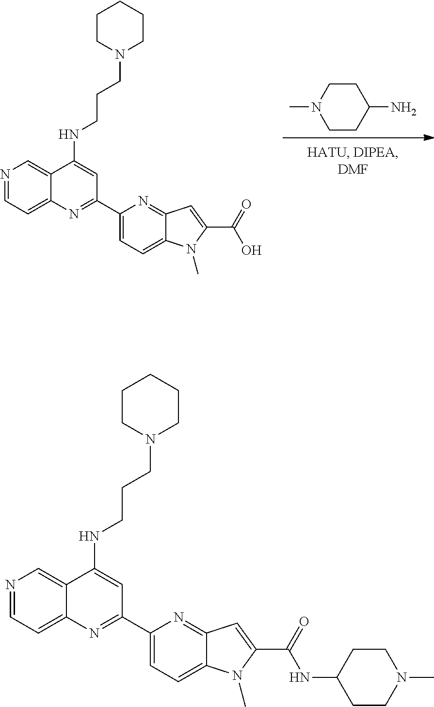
C1CC(N)CCN1C.N1=CC=C2C(=C1)C(NCCCN1CCCCC1)=CC(C1=CC=C3C(=N1)C=C(C(=O)O)N3C)=N2.N1=CC=C2C(=C1)C(NCCCN1CCCCC1)=CC(C1=CC=C3C(=N1)C=C(C(=O)NC1CCN(C)CC1)N3C)=N2
